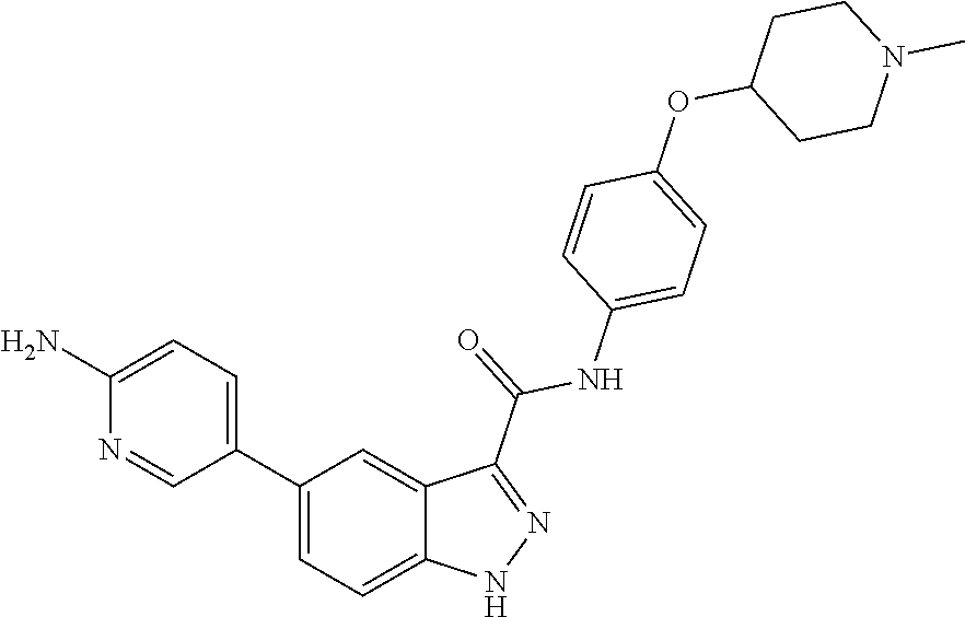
C1(C2=CC=C(N)N=C2)=CC=C2C(=C1)C(C(=O)NC1=CC=C(OC3CCN(C)CC3)C=C1)=NN2
